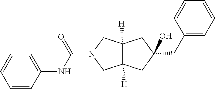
C(C1(O)CC2([H])CN(C(NC3=CC=CC=C3)=O)CC2([H])C1)C1=CC=CC=C1
